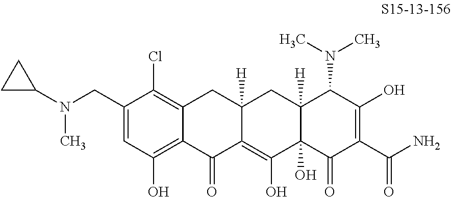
C1(CN(C2CC2)C)=CC(O)=C2C(=C1Cl)CC1([H])C(=C(O)C3(O)C([H])(C1)C(N(C)C)C(O)=C(C(N)=O)C3=O)C2=O
